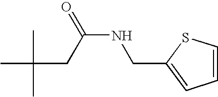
C1=CSC(CNC(=O)CC(C)(C)C)=C1
